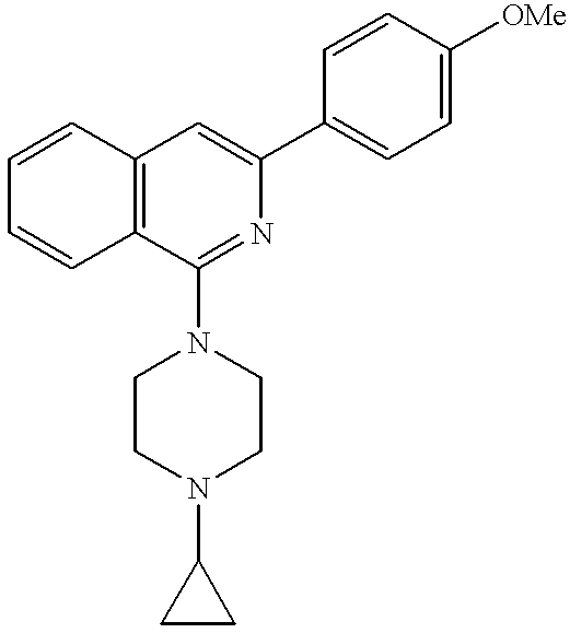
C1=CC=CC2=C1C=C(C1=CC=C([OMe])C=C1)N=C2N1CCN(C2CC2)CC1
